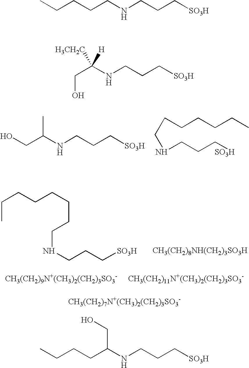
OCC(C)NCCC[SO3H].C(CCCCC)CNCCC[SO3H].C(C)CCCCCCNCCC[SO3H].[CH3(CH2)8NH(CH2)3SO3H].[CH3(CH2)9N+(CH3)2(CH2)3SO3-].[CH3(CH2)11N+(CH3)2(CH2)3SO3-].CCCCCNCCC[SO3H].C(O)C(NCCC[SO3H])([H3CH2C])[H].[CH3(CH2)7N+(CH3)2(CH2)3SO3-].C(CC(CO)NCCC[SO3H])CC
